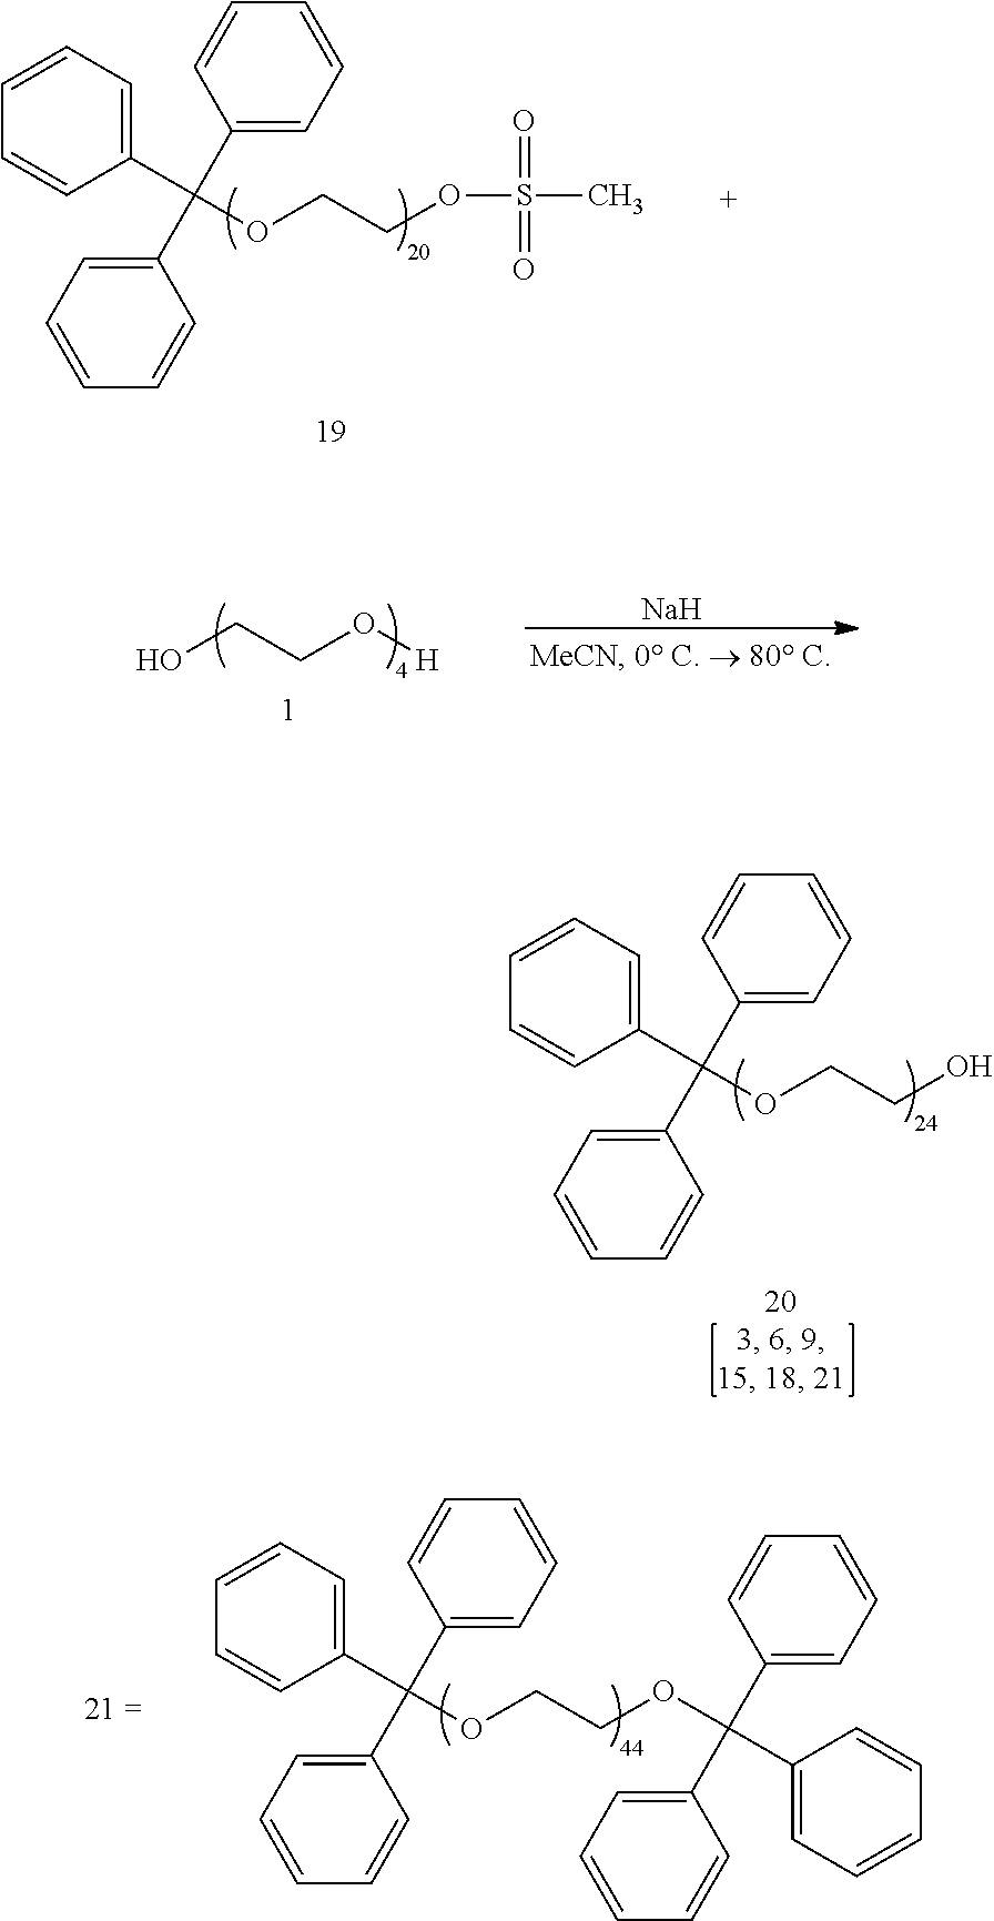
OCCO[H].[Na].C1(C(OCCOS(=O)(=O)C)(C2=CC=CC=C2)C2=CC=CC=C2)=CC=CC=C1.C1(C(OCCOC(C2=CC=CC=C2)(C2=CC=CC=C2)C2=CC=CC=C2)(C2=CC=CC=C2)C2=CC=CC=C2)=CC=CC=C1.C1(C(OCCO)(C2=CC=CC=C2)C2=CC=CC=C2)=CC=CC=C1
